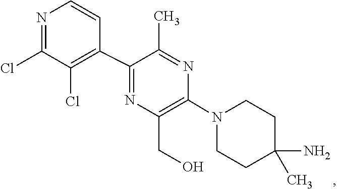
C1C(N)(C)CCN(C2=C(CO)N=C(C3=C(Cl)C(Cl)=NC=C3)C(C)=N2)C1
